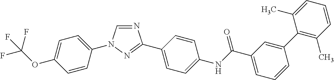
C1=CC(N2C=NC(C3=CC=C(NC(C4=CC=CC(C5=C(C)C=CC=C5C)=C4)=O)C=C3)=N2)=CC=C1OC(F)(F)F
